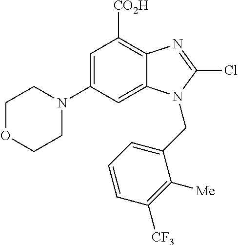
C1OCCN(C2=CC([CO2H])=C3C(=C2)N(CC2=CC=CC([CF3])=C2[Me])C(Cl)=N3)C1
